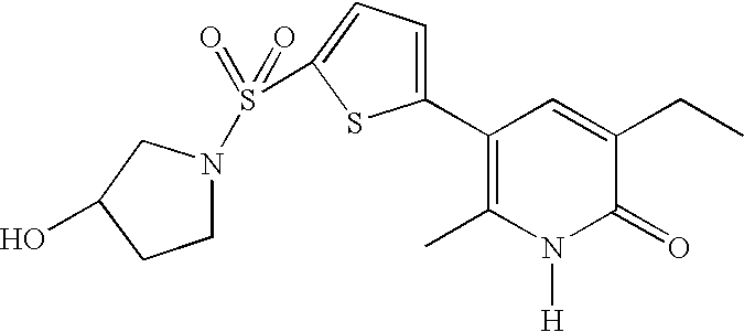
C1(C2=C(C)N([H])C(=O)C(CC)=C2)=CC=C(S(=O)(=O)N2CC(O)CC2)S1
